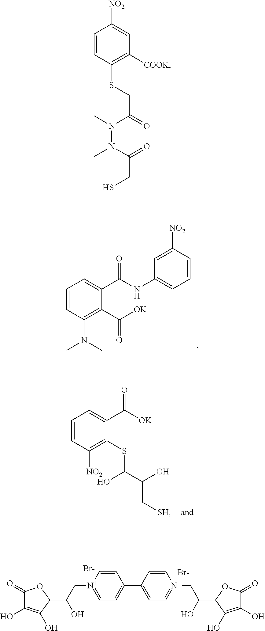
C1=CC(N(C)C)=C(C([OK])=O)C(C(NC2=CC=CC([NO2])=C2)=O)=C1.C1=CC([NO2])=C(SC(C(O)C[SH])O)C(C([OK])=O)=C1.C1=C[N+](CC(C2OC(=O)C(O)=C2O)O)=CC=C1C1=CC=[N+](CC(C2C(O)=C(O)C(=O)O2)O)C=C1.[Br-].[Br-].C1=CC(SCC(=O)N(C)N(C(=O)CS)C)=C([COOK])C=C1[NO2]
